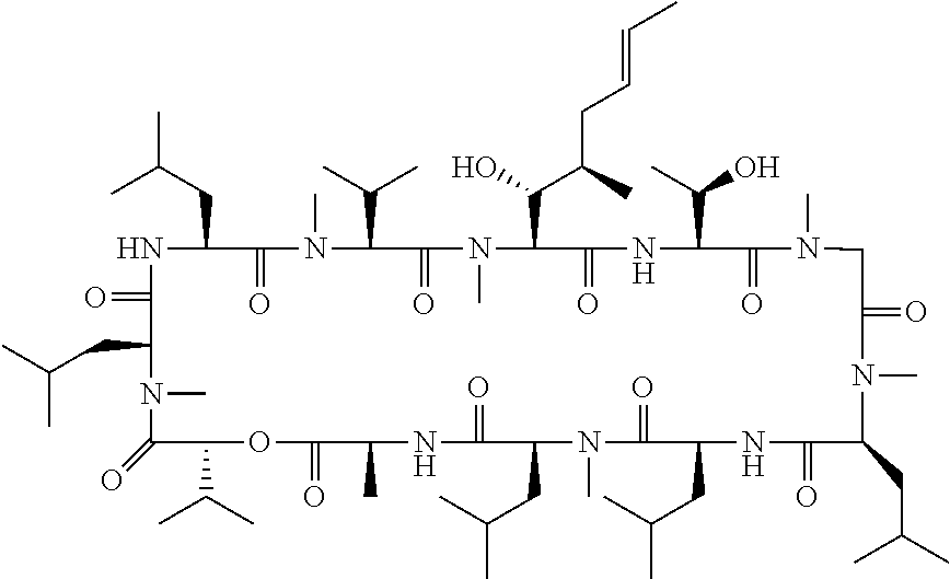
N1C(CC(C)C)C(=O)N(C)C(C(C)C)C(=O)N(C)C(C(C(CC=CC)C)O)C(=O)NC(C(C)O)C(=O)N(C)CC(=O)N(C)C(CC(C)C)C(=O)NC(CC(C)C)C(=O)N(C)C(CC(C)C)C(=O)NC(C)C(=O)OC(C(C)C)C(=O)N(C)C(CC(C)C)C1=O
